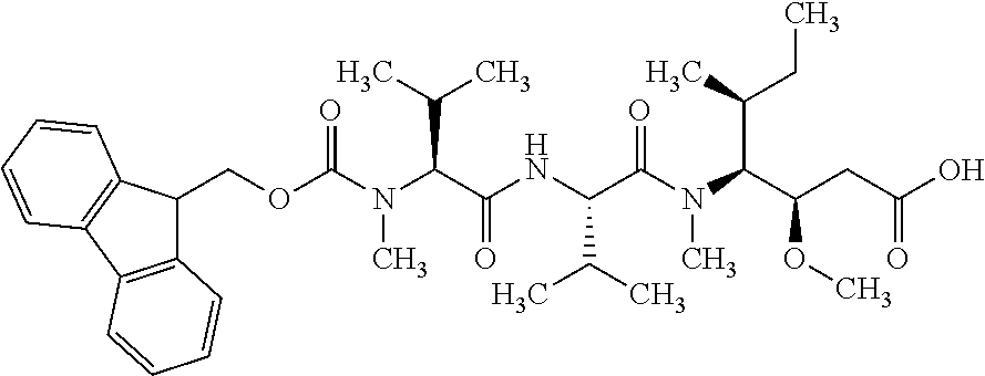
C(OC(N(C(C(NC(C(N(C(C(CC(=O)O)OC)C(C)CC)C)=O)C(C)C)=O)C(C)C)C)=O)C1C2=C(C3=C1C=CC=C3)C=CC=C2
